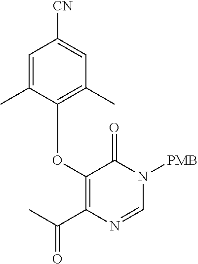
C1(OC2=C(C)C=C([CN])C=C2C)=C(C(=O)C)N=CN([PMB])C1=O
